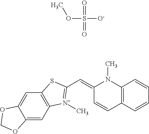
C12=C(C=CC=C1)C=CC(=CC1=[N+](C)C3=C(C=C4C(=C3)OCO4)S1)N2C.O=S(=O)([O-])OC
